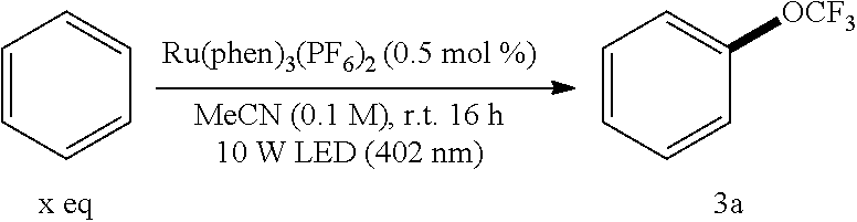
C1=CC=CC([OCF3])=C1.C1=CC=CC=C1
